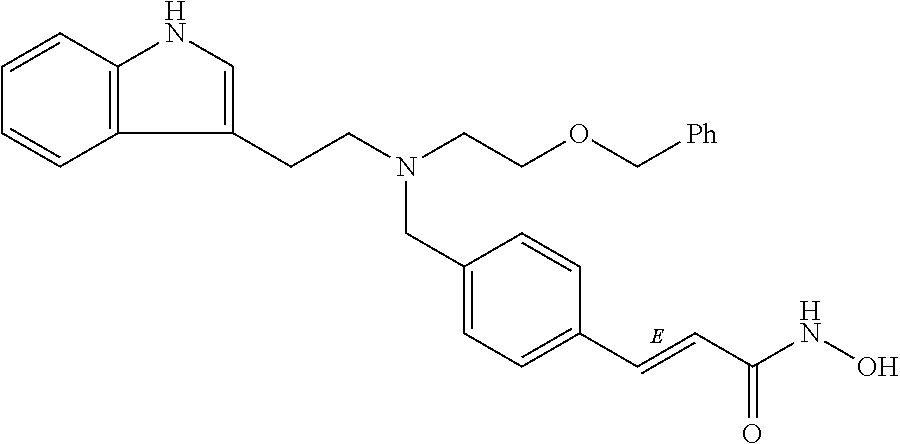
C12=C(C=CC=C1)NC=C2CCN(CCOC[Ph])CC1=CC=C(C=CC(NO)=O)C=C1
